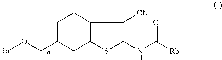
C1C(CO[Ra])CC2=C(C1)C([CN])=C(NC([Rb])=O)S2
